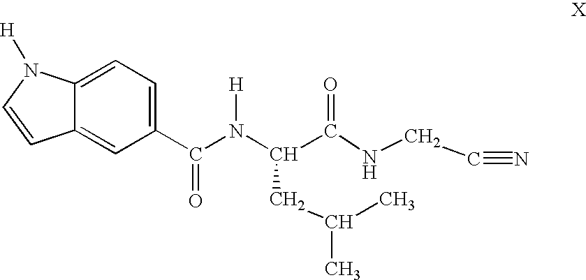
C12=CC(C(N(C(C(=O)NCC#N)CC(C)C)[H])=O)=CC=C1N([H])C=C2
